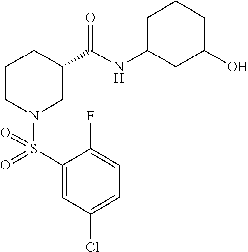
C1(S(=O)(N2CC(C(NC3CC(O)CCC3)=O)CCC2)=O)=CC(Cl)=CC=C1F
